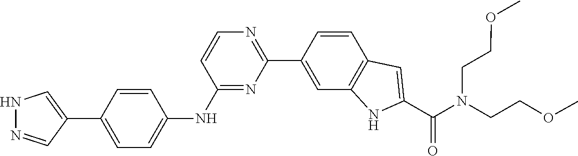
O(C)CCN(CCOC)C(C1=CC2=C(C=C(C3=NC=CC(NC4=CC=C(C5=CNN=C5)C=C4)=N3)C=C2)N1)=O
